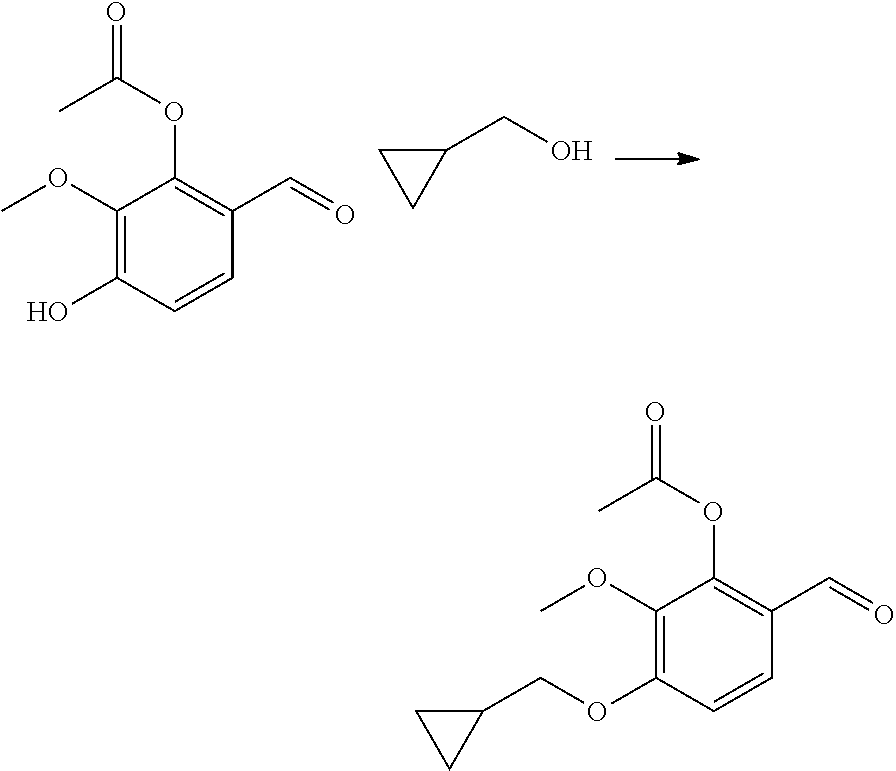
C1(OC(=O)C)=C(C=O)C=CC(O)=C1OC.OCC1CC1.C1(OC(=O)C)=C(C=O)C=CC(OCC2CC2)=C1OC
